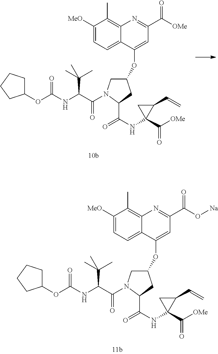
N(C1(C([OMe])=O)C(C=C)C1)C(C1N(C(C(NC(OC2CCCC2)=O)C(C)(C)C)=O)CC(OC2=CC(C(=O)O[Na])=NC3=C(C)C([MeO])=CC=C23)C1)=O.N(C1(C([OMe])=O)C(C=C)C1)C(C1N(C(C(NC(OC2CCCC2)=O)C(C)(C)C)=O)CC(OC2=CC(C(=O)[OMe])=NC3=C(C)C([MeO])=CC=C23)C1)=O
